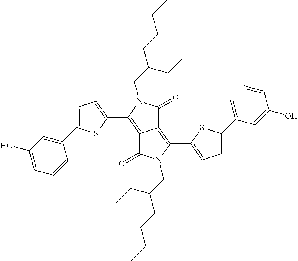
C12=C(C3=CC=C(C4=CC(O)=CC=C4)S3)N(CC(CCCC)CC)C(=O)C1=C(C1=CC=C(C3=CC=CC(O)=C3)S1)N(CC(CCCC)CC)C2=O
